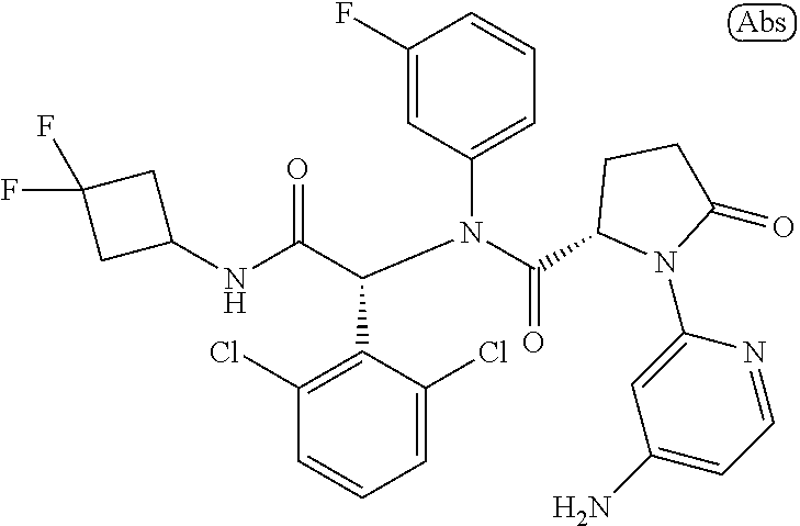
C1(NC(C(N(C(=O)C2N(C3=CC(N)=CC=N3)C(=O)CC2)C2=CC=CC(F)=C2)C2=C(Cl)C=CC=C2Cl)=O)CC(F)(F)C1
